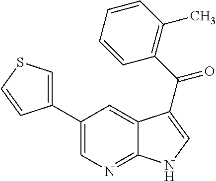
C1(C2=CSC=C2)=CN=C2C(=C1)C(C(C1=C(C)C=CC=C1)=O)=CN2
